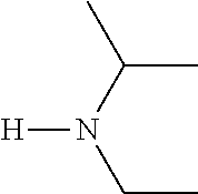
CC(N(CC)[H])C
